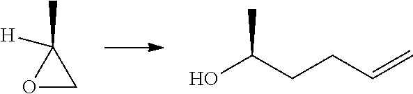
O1CC1(C)[H].OC(CCC=C)C
